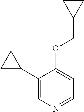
C1(C2CC2)=CN=CC=C1OCC1CC1
